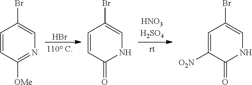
C1=CC([OMe])=NC=C1Br.C1=CC(=O)NC=C1Br.C1=C([O2N])C(=O)NC=C1Br.Br
